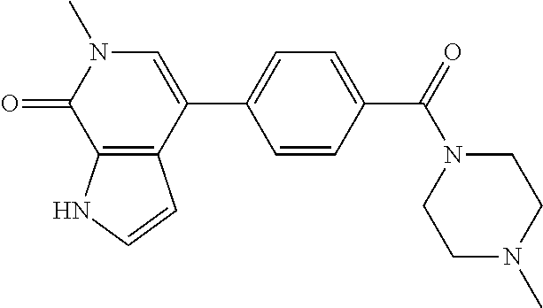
C12=C(C(=O)N(C)C=C1C1=CC=C(C(N3CCN(C)CC3)=O)C=C1)NC=C2
